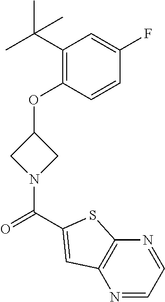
C1(C(C)(C)C)=C(OC2CN(C(=O)C3=CC4=C(N=CC=N4)S3)C2)C=CC(F)=C1
